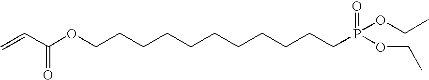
C=CC(OCCCCCCCCCCCP(=O)(OCC)OCC)=O
